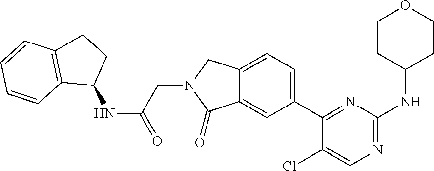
C1(Cl)=CN=C(NC2CCOCC2)N=C1C1=CC=C2C(=C1)C(=O)N(CC(=O)NC1CCC3=C1C=CC=C3)C2
